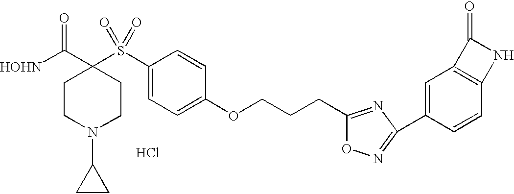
Cl.[HOHN]C(C1(S(C2=CC=C(OCCCC3=NC(C4=CC5=C(C=C4)NC5=O)=NO3)C=C2)(=O)=O)CCN(C2CC2)CC1)=O
